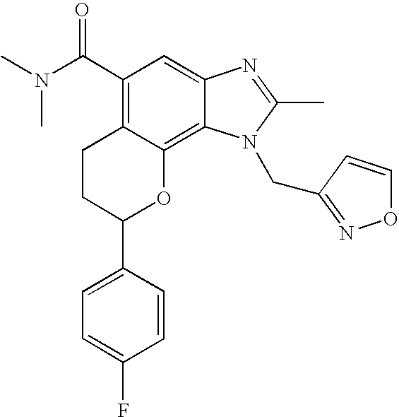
C1=CC(C2OC3=C4C(=CC(C(N(C)C)=O)=C3CC2)N=C(C)N4CC2=NOC=C2)=CC=C1F
